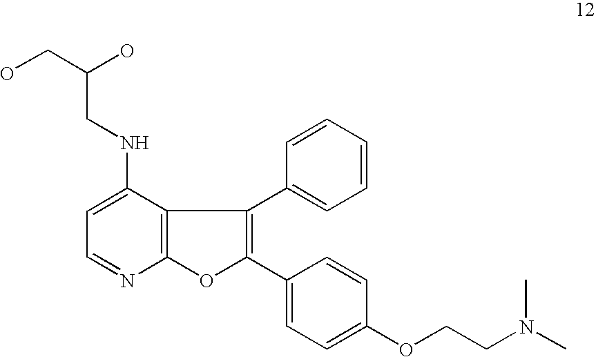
C12=C(OC(C3=CC=C(OCCN(C)C)C=C3)=C1C1=CC=CC=C1)N=CC=C2NCC(CO)O
